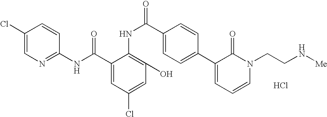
C1(NC(C2=CC(Cl)=CC(O)=C2NC(C2=CC=C(C3=CC=CN(CCN[Me])C3=O)C=C2)=O)=O)=NC=C(Cl)C=C1.Cl
